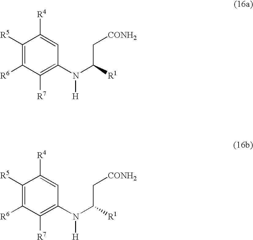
C1([R5])=C([R6])C([R7])=C(N(C([R1])C[CONH2])[H])C=C1[R4].C1([R5])=C([R6])C([R7])=C(N(C([R1])C[CONH2])[H])C=C1[R4]
